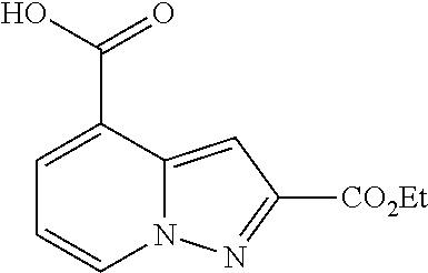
C1=C(C(O)=O)C2=CC([CO2Et])=NN2C=C1
